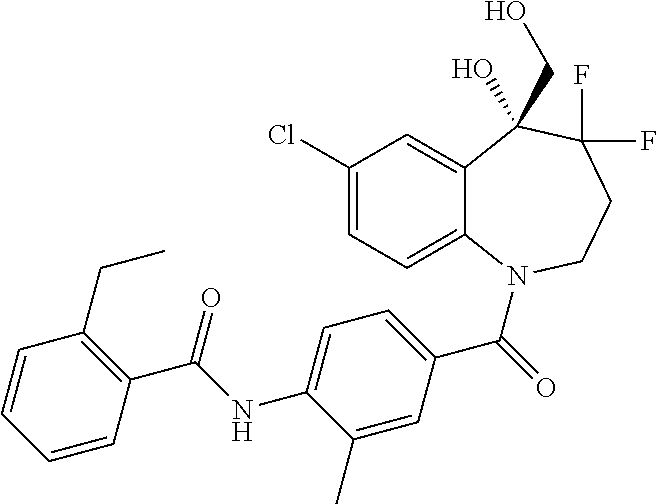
C12=CC(Cl)=CC=C1N(C(=O)C1=CC=C(NC(C3=C(CC)C=CC=C3)=O)C(C)=C1)CCC(F)(F)C2(CO)O
